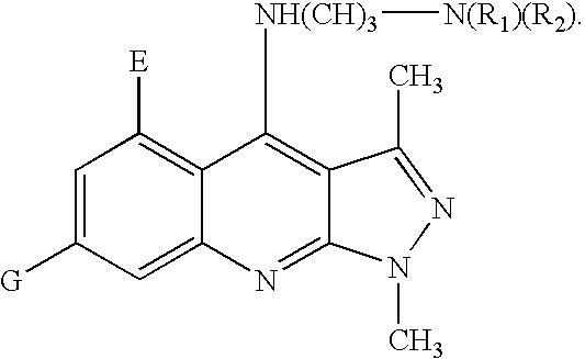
C1=C([G])C=C2C(=C1[E])C([NH(CH)3][N(R1)(R2)])=C1C(=N2)N(C)N=C1C
